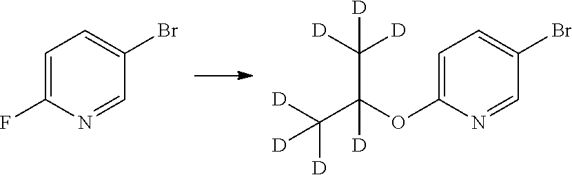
C1=C(F)N=CC(Br)=C1.C1=C(OC(C([D])([D])[D])(C([D])([D])[D])[D])N=CC(Br)=C1
